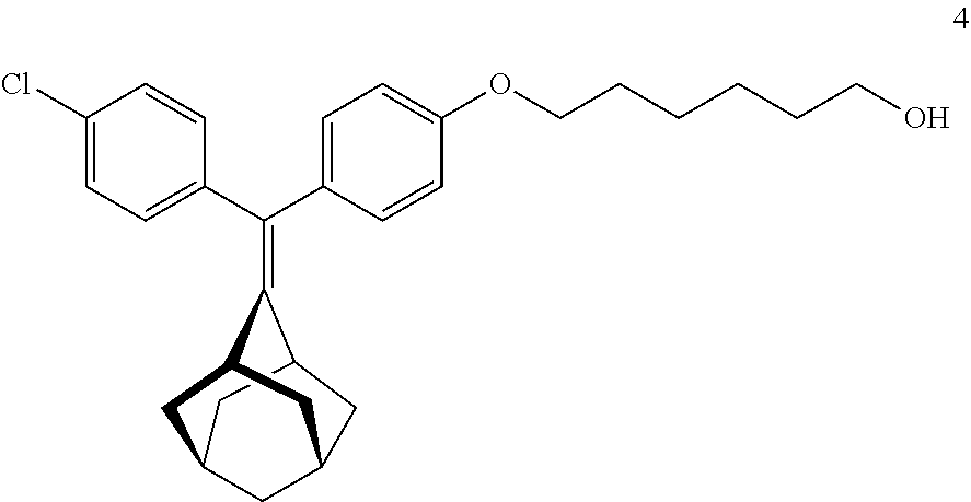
O(C1=CC=C(C(C2=CC=C(Cl)C=C2)=C2C3CC4CC2CC(C3)C4)C=C1)CCCCCCO
